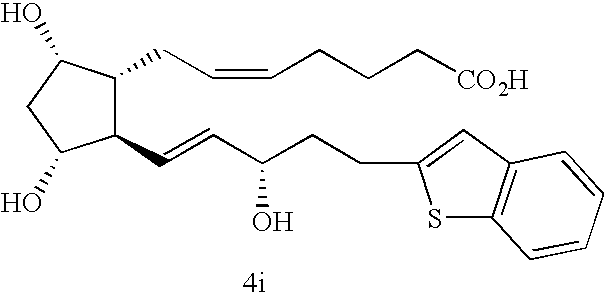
C1(C=CC(CCC2=CC3=C(S2)C=CC=C3)O)C(CC=CCCC[CO2H])C(O)CC1O
